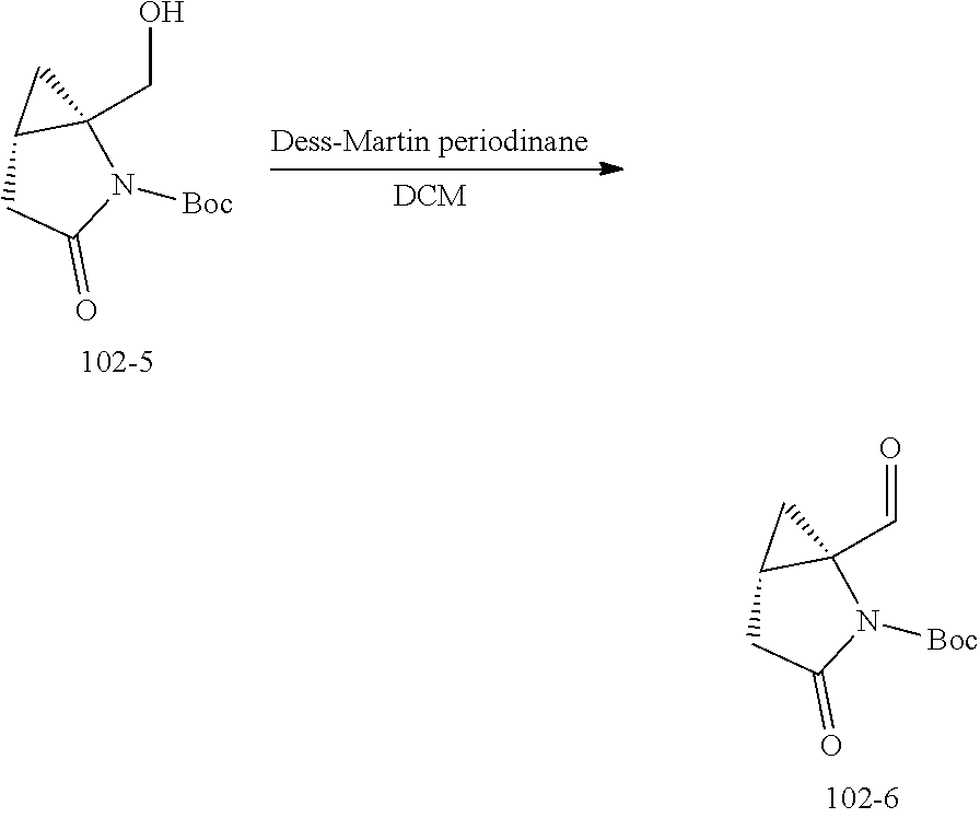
C12CC(=O)N([Boc])C1(CO)C2.C12CC(=O)N([Boc])C1(C=O)C2
